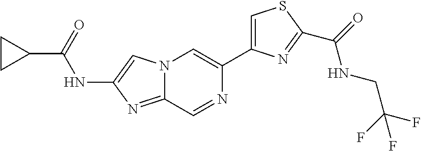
C1CC1C(=O)NC1=CN2C(=N1)C=NC(C1=CSC(C(=O)NCC(F)(F)F)=N1)=C2
